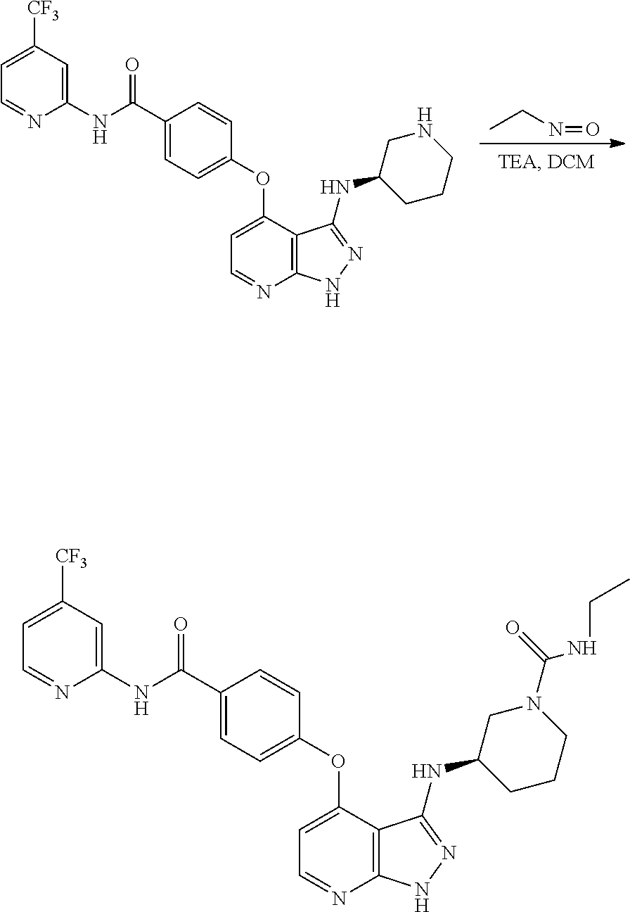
C(N=O)C.C1(C(NC2=CC([CF3])=CC=N2)=O)=CC=C(OC2=CC=NC3=C2C(NC2CCCNC2)=NN3)C=C1.C1(C(NC2=CC([CF3])=CC=N2)=O)=CC=C(OC2=CC=NC3=C2C(NC2CCCN(C(=O)NCC)C2)=NN3)C=C1
